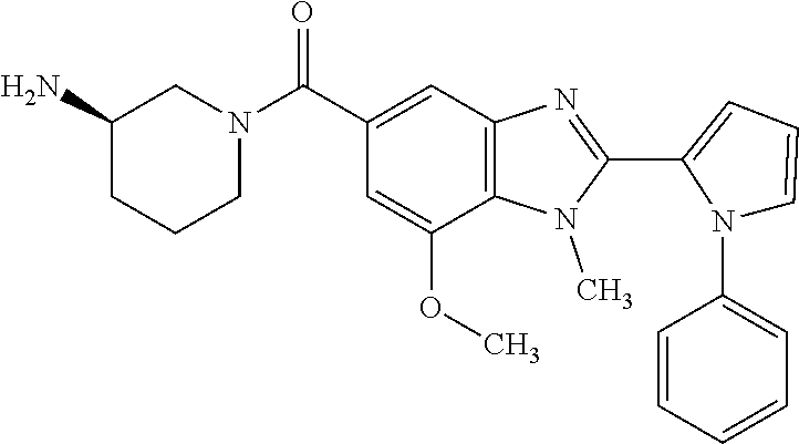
C1=CN(C2=CC=CC=C2)C(C2=NC3=C(N2C)C(OC)=CC(C(N2CCCC(N)C2)=O)=C3)=C1
